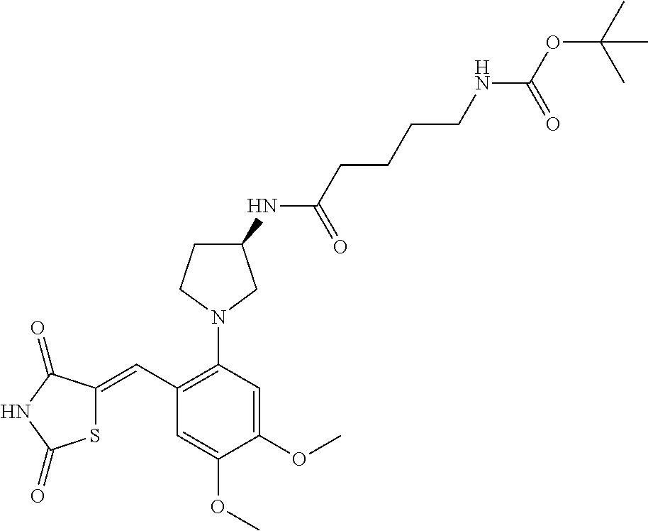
S1C(=CC2=C(N3CC(NC(CCCCNC(OC(C)(C)C)=O)=O)CC3)C=C(OC)C(OC)=C2)C(=O)NC1=O
